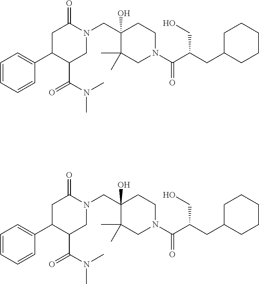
C(C1(O)C(C)(C)CN(C(C(CC2CCCCC2)CO)=O)CC1)N1C(=O)CC(C2=CC=CC=C2)C(C(=O)N(C)C)C1.C(C1(O)C(C)(C)CN(C(C(CC2CCCCC2)CO)=O)CC1)N1C(=O)CC(C2=CC=CC=C2)C(C(=O)N(C)C)C1
